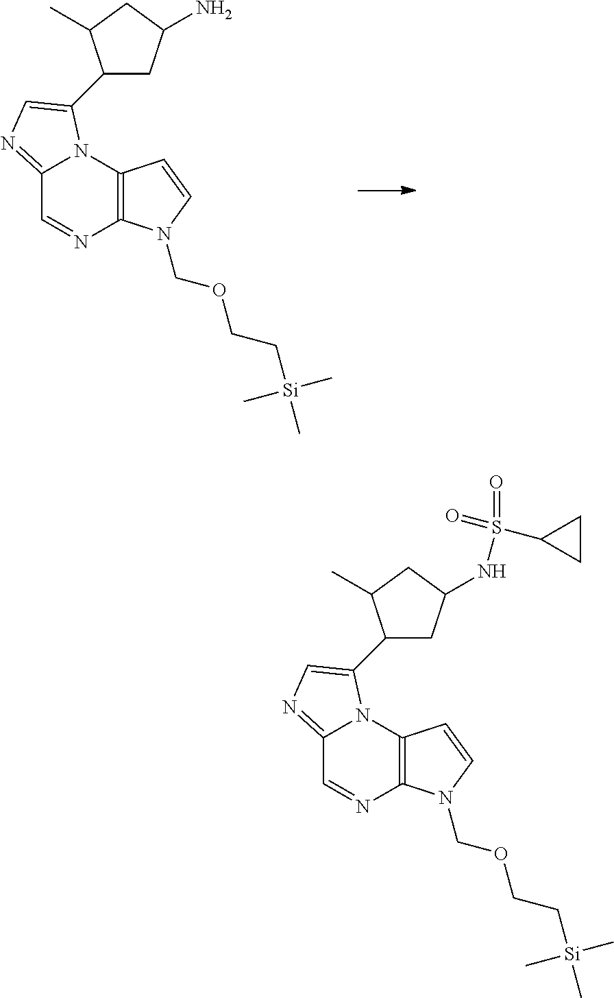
C12=NC=C(C3CC(N)CC3C)N1C1=C(N=C2)N(COCC[Si](C)(C)C)C=C1.C12=NC=C(C3CC(NS(=O)(=O)C4CC4)CC3C)N1C1=C(N=C2)N(COCC[Si](C)(C)C)C=C1
